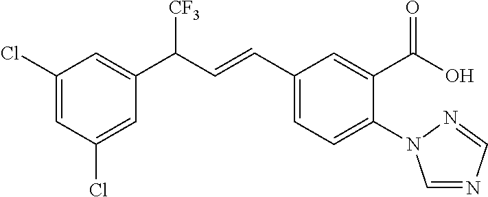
C1(Cl)=CC(Cl)=CC(C(C=CC2=CC=C(N3C=NC=N3)C(C(O)=O)=C2)[CF3])=C1
